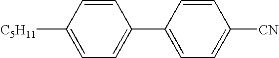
C1=CC([C5H11])=CC=C1C1=CC=C([CN])C=C1
